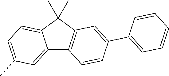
C12=CC(C)=CC=C1C(C)(C)C1=C2C=CC(C2=CC=CC=C2)=C1
